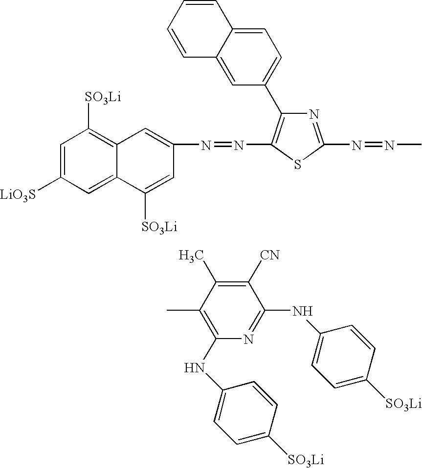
C1=C([LiO3S])C=C2C(=C1[SO3Li])C=C(N=NC1=C(C3=CC=C4C(=C3)C=CC=C4)N=C(N=NC)S1)C=C2[SO3Li].C1(C)=C(NC2=CC=C([SO3Li])C=C2)N=C(NC2=CC=C([SO3Li])C=C2)C([CN])=C1C
